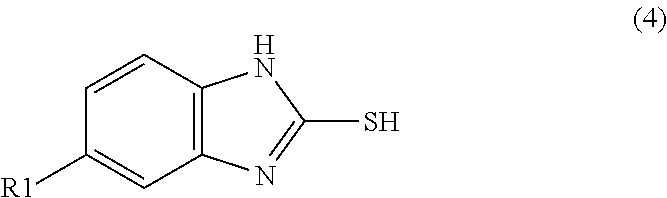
C1=CC([R1])=CC2=C1NC(S)=N2
